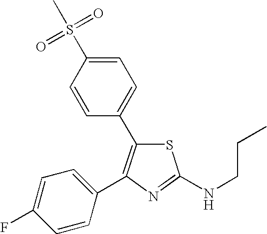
C1=CC(C2=C(C3=CC=C(F)C=C3)N=C(NCCC)S2)=CC=C1S(C)(=O)=O
